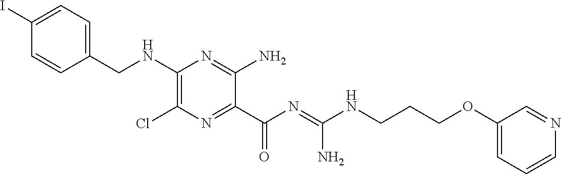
C1=C(I)C=CC(CNC2=C(Cl)N=C(C(N=C(NCCCOC3=CC=CN=C3)N)=O)C(N)=N2)=C1
